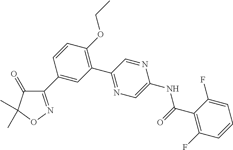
C1(C2=CC(C3=NC=C(NC(C4=C(F)C=CC=C4F)=O)N=C3)=C(OCC)C=C2)=NOC(C)(C)C1=O
